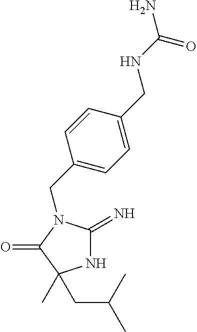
N1C(=N)N(CC2=CC=C(CNC(N)=O)C=C2)C(=O)C1(CC(C)C)C
